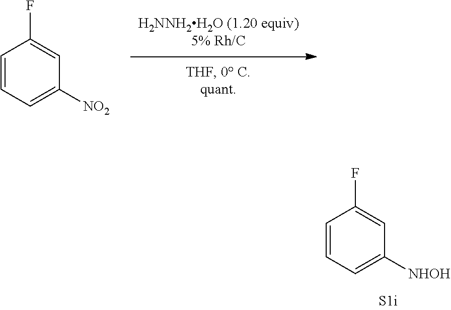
C1=CC=C([NHOH])C=C1F.C1=CC=C([NO2])C=C1F
